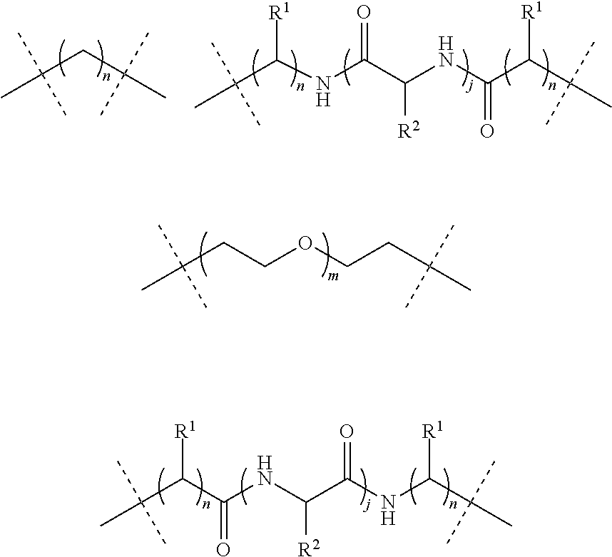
C(C(C)(C)C)COCCC(C)(C)C.C(C(C)(C)C)(C(NC([R2])C(NC(C(C)(C)C)[R1])=O)=O)[R1].C(C(C)(C)C)C(C)(C)C.C(C(C)(C)C)(NC(C([R2])NC(C(C(C)(C)C)[R1])=O)=O)[R1]
